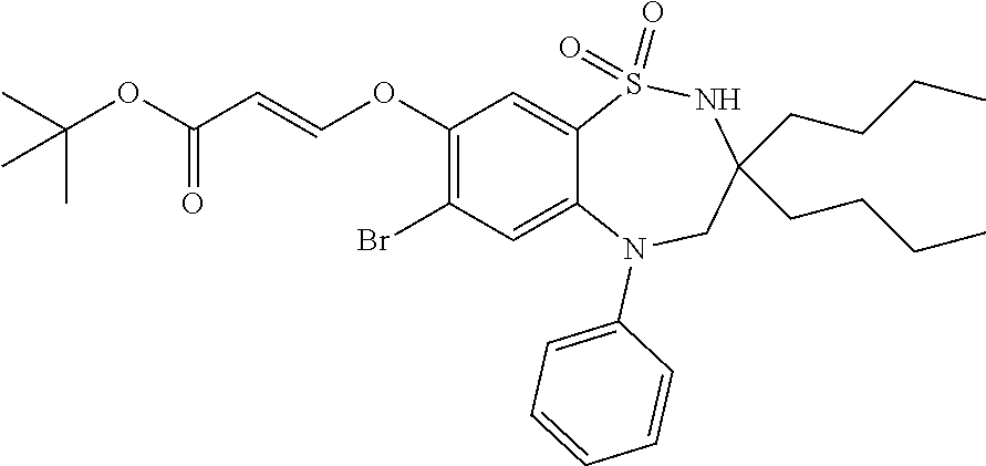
O(C(=O)C=COC1=C(Br)C=C2C(=C1)S(=O)(=O)NC(CCCC)(CCCC)CN2C1=CC=CC=C1)C(C)(C)C
